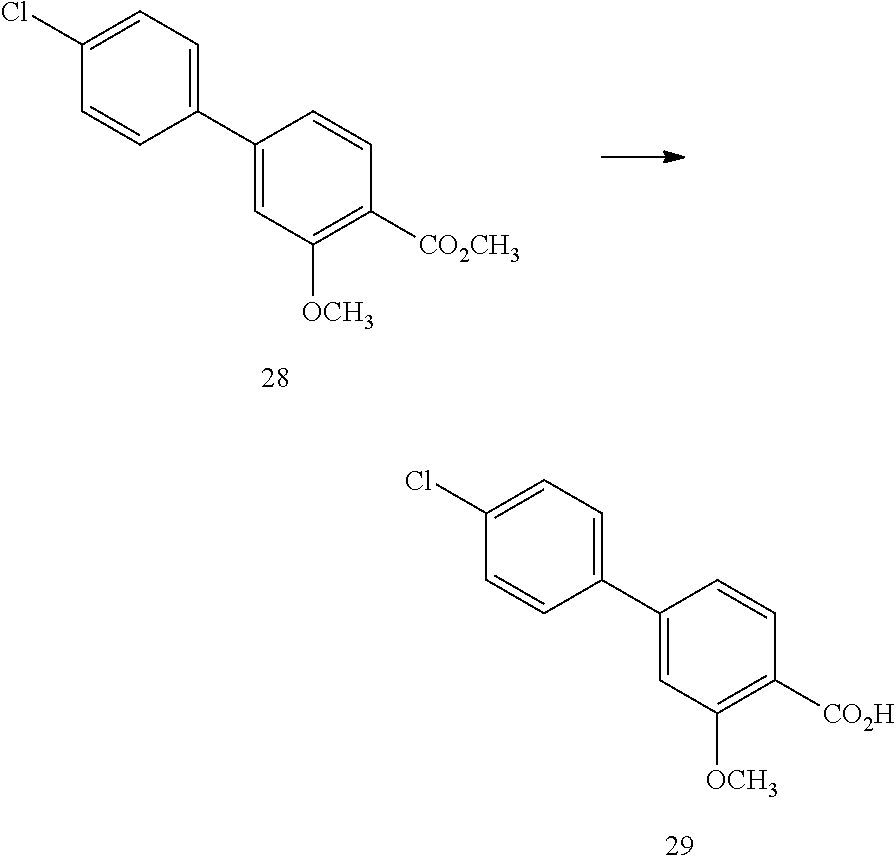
C1=CC(C2=CC([OCH3])=C([CO2CH3])C=C2)=CC=C1Cl.C1=CC(C2=CC([OCH3])=C([CO2H])C=C2)=CC=C1Cl
